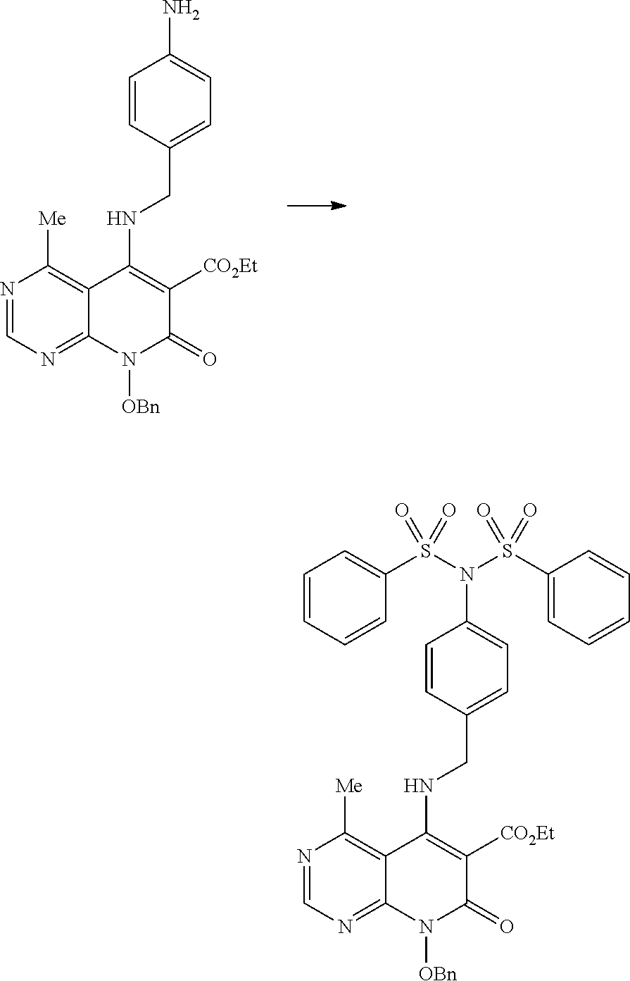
N1=CN=C2C(=C1[Me])C(NCC1=CC=C(N)C=C1)=C([CO2Et])C(=O)N2[OBn].N1=CN=C2C(=C1[Me])C(NCC1=CC=C(N(S(C3=CC=CC=C3)(=O)=O)S(C3=CC=CC=C3)(=O)=O)C=C1)=C([CO2Et])C(=O)N2[OBn]
